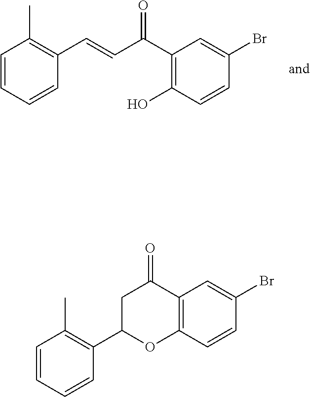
C1C(=O)C2=C(C=CC(Br)=C2)OC1C1=C(C)C=CC=C1.C(C(C1=C(O)C=CC(Br)=C1)=O)=CC1=C(C)C=CC=C1
